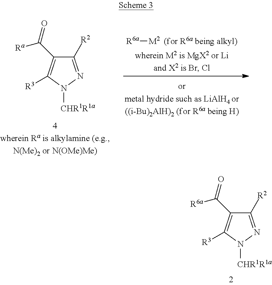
[R6a][M2].C1([R2])=NN([CHR1R1a])C([R3])=C1C(=O)[Ra].C1([R2])=NN([CHR1R1a])C([R3])=C1C([R6a])=O
